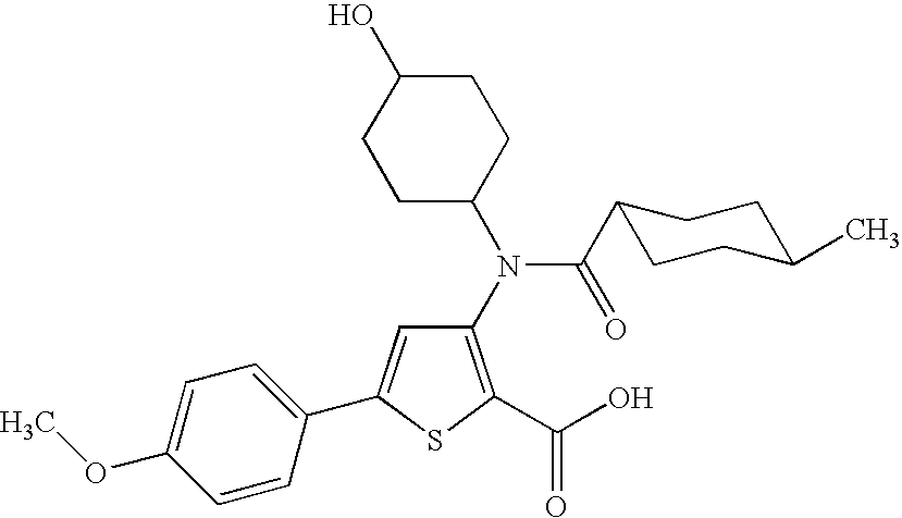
C1(N(C2CCC(O)CC2)C(C2CCC(C)CC2)=O)=C(C(O)=O)SC(C2=CC=C(OC)C=C2)=C1
